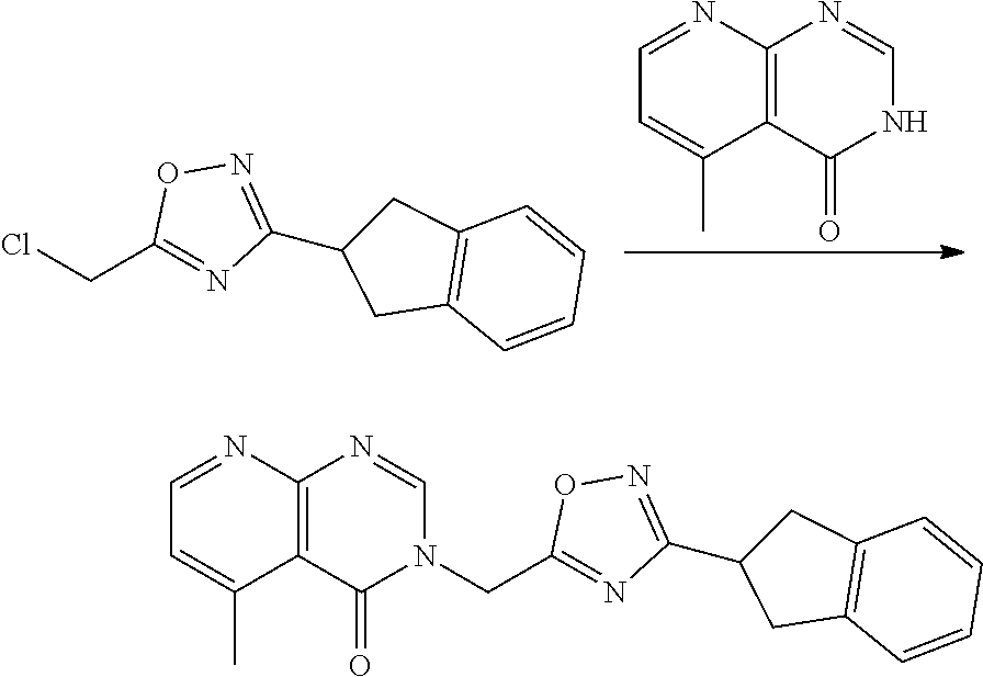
C12=C(C(=O)NC=N1)C(C)=CC=N2.ClCC1=NC(C2CC3=C(C2)C=CC=C3)=NO1.C(C1=NC(C2CC3=C(C2)C=CC=C3)=NO1)N1C(=O)C2=C(N=C1)N=CC=C2C
